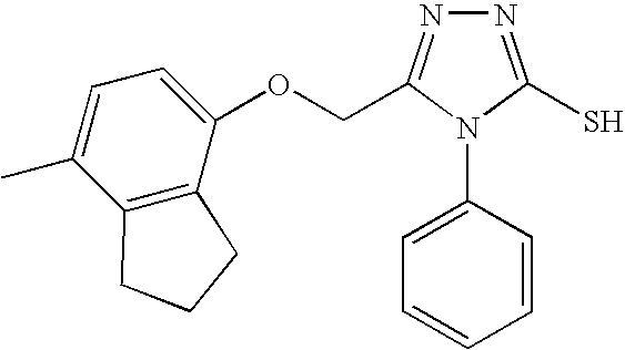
N1=C(S)N(C2=CC=CC=C2)C(COC2=CC=C(C)C3=C2CCC3)=N1
